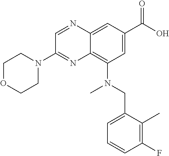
C12=CC(C(O)=O)=CC(N(CC3=CC=CC(F)=C3C)C)=C1N=C(N1CCOCC1)C=N2
